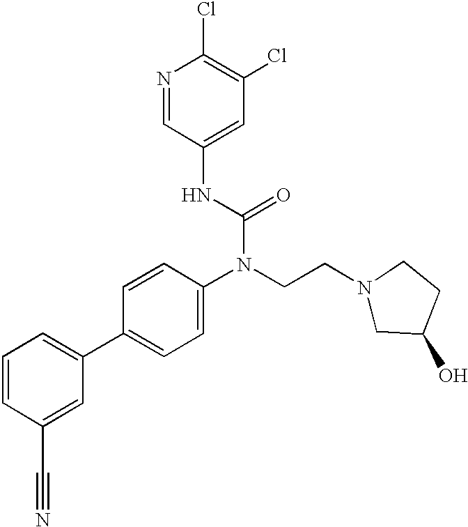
C1=CC(C#N)=CC(C2=CC=C(N(CCN3CC(O)CC3)C(=O)NC3=CC(Cl)=C(Cl)N=C3)C=C2)=C1
